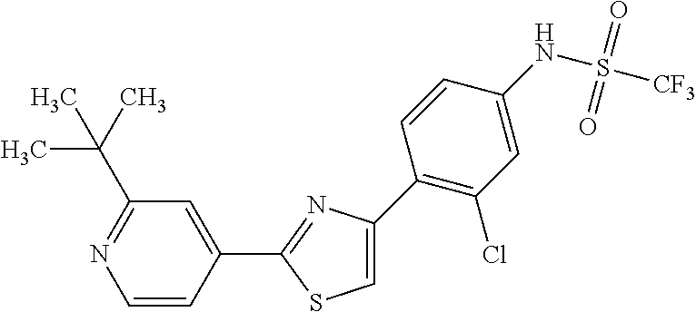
C1=CC(C2=NC(C3=C(Cl)C=C(NS([CF3])(=O)=O)C=C3)=CS2)=CC(C(C)(C)C)=N1
